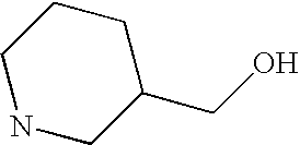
C1CCNCC1CO
